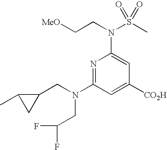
N1=C(N(CC2C(C)C2)CC(F)F)C=C([CO2H])C=C1N(CC[MeO])S(C)(=O)=O
